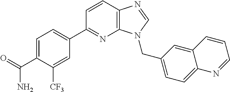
C1(C2=NC3=C(C=C2)N=CN3CC2=CC=C3C(=C2)C=CC=N3)=CC=C(C(=O)N)C([CF3])=C1
